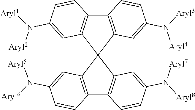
C12=C(C3(C4=C1C=CC(N([Aryl2])[Aryl1])=C4)C1=C(C4=C3C=C(N([Aryl8])[Aryl7])C=C4)C=CC(N([Aryl6])[Aryl5])=C1)C=C(N([Aryl4])[Aryl3])C=C2
